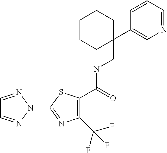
C1(C(F)(F)F)=C(C(NCC2(C3=CN=CC=C3)CCCCC2)=O)SC(N2N=CC=N2)=N1
